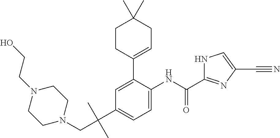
C1=C(C2=CCC(C)(C)CC2)C(NC(C2=NC(C#N)=CN2)=O)=CC=C1C(C)(CN1CCN(CCO)CC1)C
